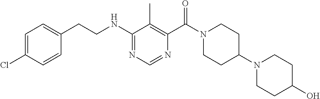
N(C1=NC=NC(C(N2CCC(N3CCC(O)CC3)CC2)=O)=C1C)CCC1=CC=C(Cl)C=C1
